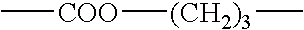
C[COO][(CH2)3]C
